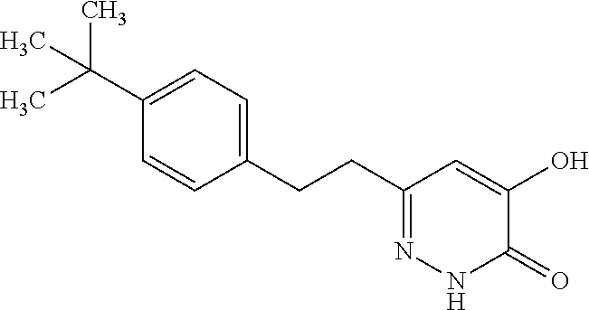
C1(CCC2=CC=C(C(C)(C)C)C=C2)=NNC(=O)C(O)=C1
